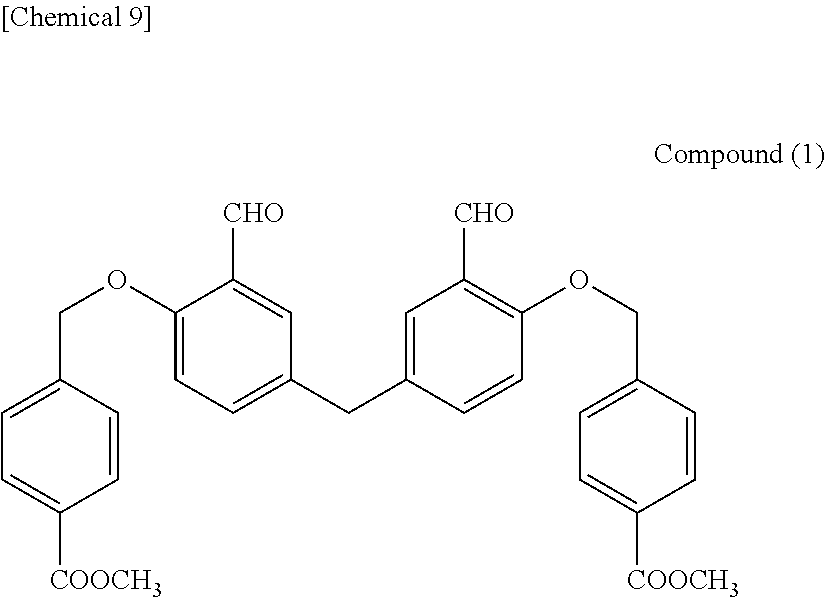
C1(OCC2=CC=C([COOCH3])C=C2)=CC=C(CC2=CC([CHO])=C(OCC3=CC=C([COOCH3])C=C3)C=C2)C=C1[CHO]
